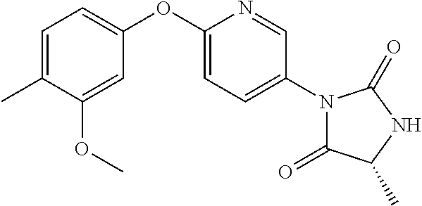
C1=C(OC2=CC=C(C)C(OC)=C2)N=CC(N2C(=O)C(C)NC2=O)=C1
